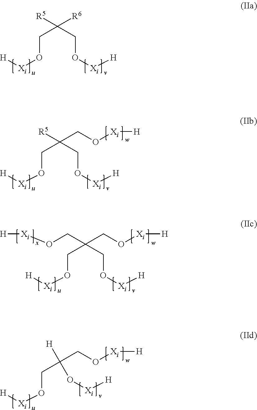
O(CC(CO[Xi][H])([R5])[R6])[Xi][H].O(CC(CO[Xi][H])([R5])CO[Xi][H])[Xi][H].O(CC(CO[Xi][H])(CO[Xi][H])CO[Xi][H])[Xi][H].O(CC(CO[Xi][H])([H])O[Xi][H])[Xi][H]
